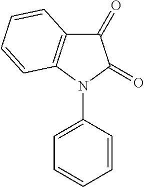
C1(=O)C2=C(N(C3=CC=CC=C3)C1=O)C=CC=C2
